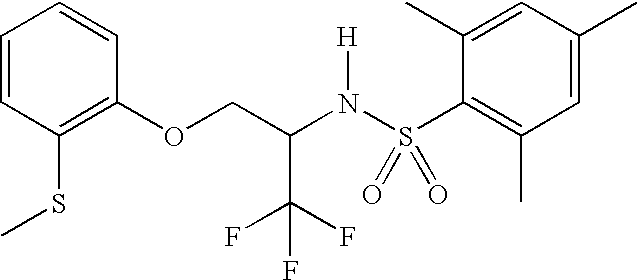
C1=CC(SC)=C(OCC(N(S(C2=C(C)C=C(C)C=C2C)(=O)=O)[H])C(F)(F)F)C=C1
